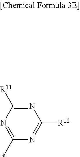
N1=C(*)N=C([R12])N=C1[R11]
